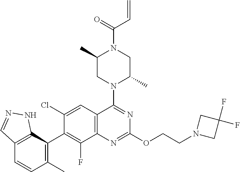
C12=C(C(C3=C(F)C4=C(C=C3Cl)C(N3C(C)CN(C(=O)C=C)C(C)C3)=NC(OCCN3CC(F)(F)C3)=N4)=C(C)C=C1)NN=C2
